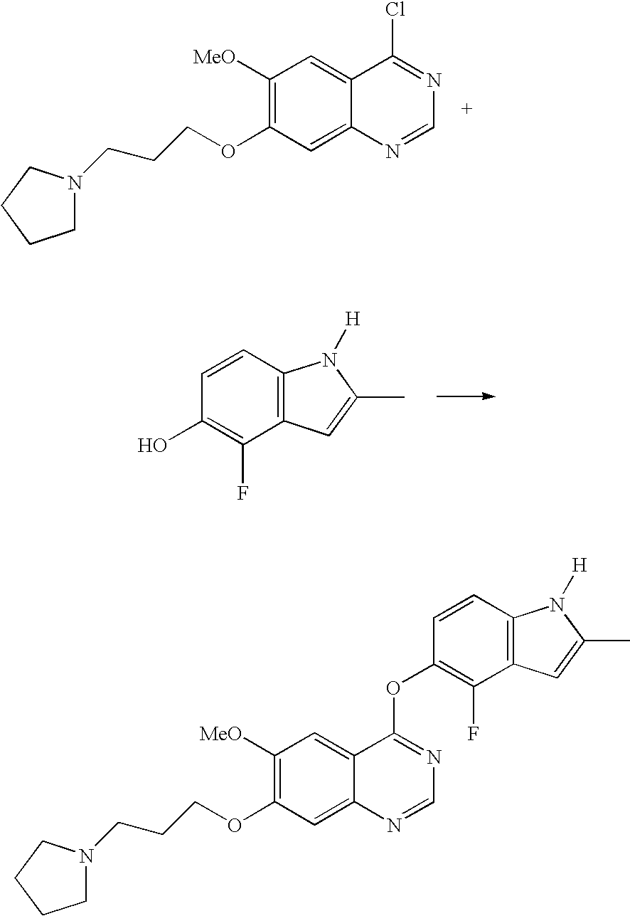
C1([MeO])=C(OCCCN2CCCC2)C=C2C(=C1)C(Cl)=NC=N2.C1(O)=C(F)C2=C(C=C1)N([H])C(C)=C2.C1([MeO])=C(OCCCN2CCCC2)C=C2C(=C1)C(OC1=C(F)C3=C(C=C1)N([H])C(C)=C3)=NC=N2
